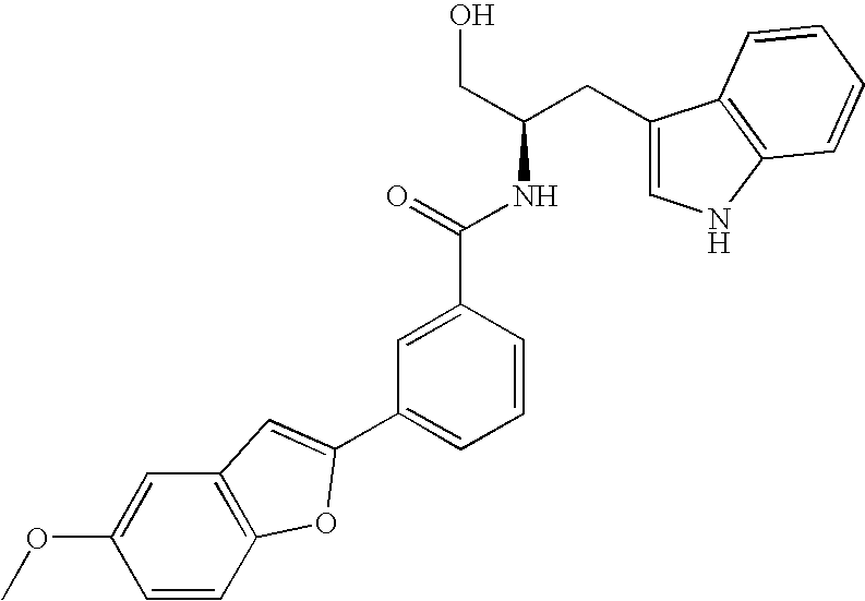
C1(C2=CC3=C(C=CC(OC)=C3)O2)=CC=CC(C(=O)NC(CO)CC2=CNC3=C2C=CC=C3)=C1
